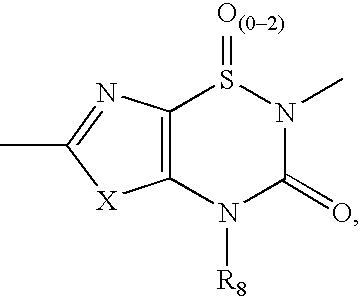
C12=C(S(=[O(02)])N(C)C(=O)N1[R8])N=C(C)[X]2
